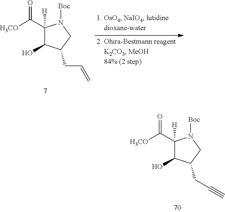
C1(C([H3CO])=O)([H])C(O)C(CC=C)CN1[Boc].C1(C([H3CO])=O)([H])C(O)C(CC#C)CN1[Boc]
